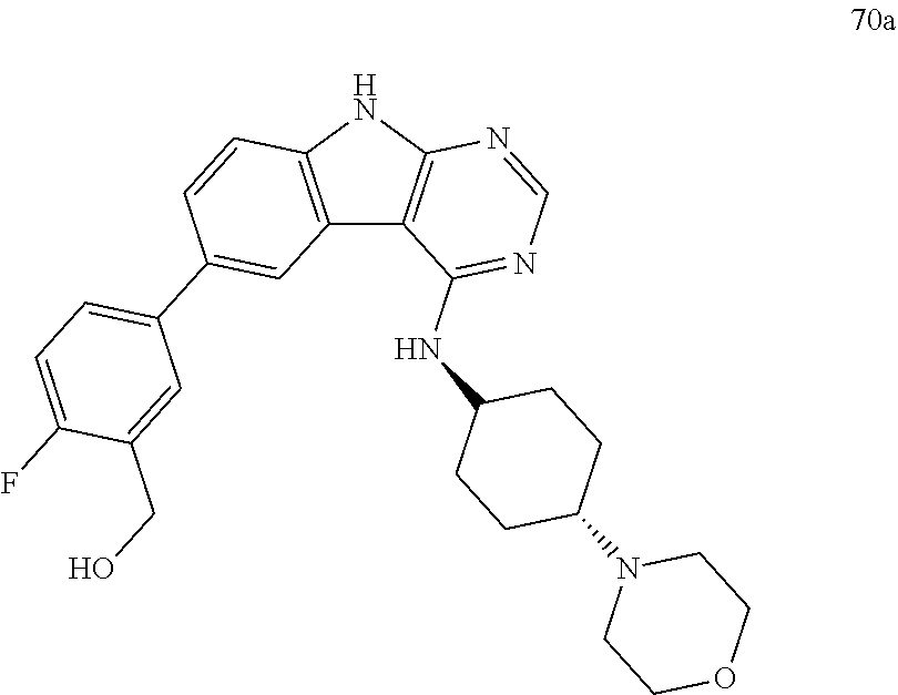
C12=C(NC3=C1C(NC1CCC(N4CCOCC4)CC1)=NC=N3)C=CC(C1=CC=C(F)C(CO)=C1)=C2
